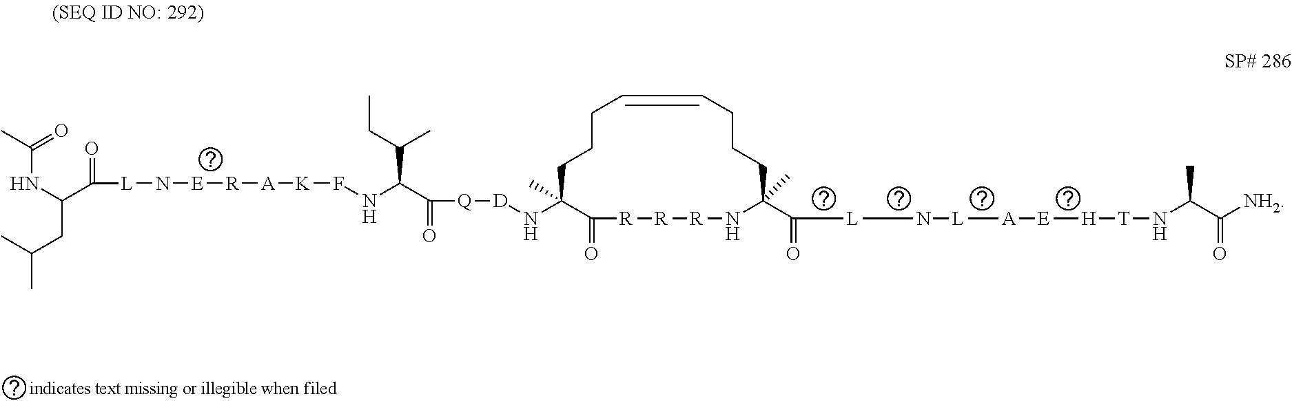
N(C1(C)C(=O)[R][R][R]NC(C(=O)C[L]CN[L][A][E][H][T]NC(C([NH2])=O)C)(C)CCCC=CCCC1)[D][Q]C(=O)C(NF[K][A][R][E]N[L]C(C(NC(C)=O)CC(C)C)=O)C(CC)C
